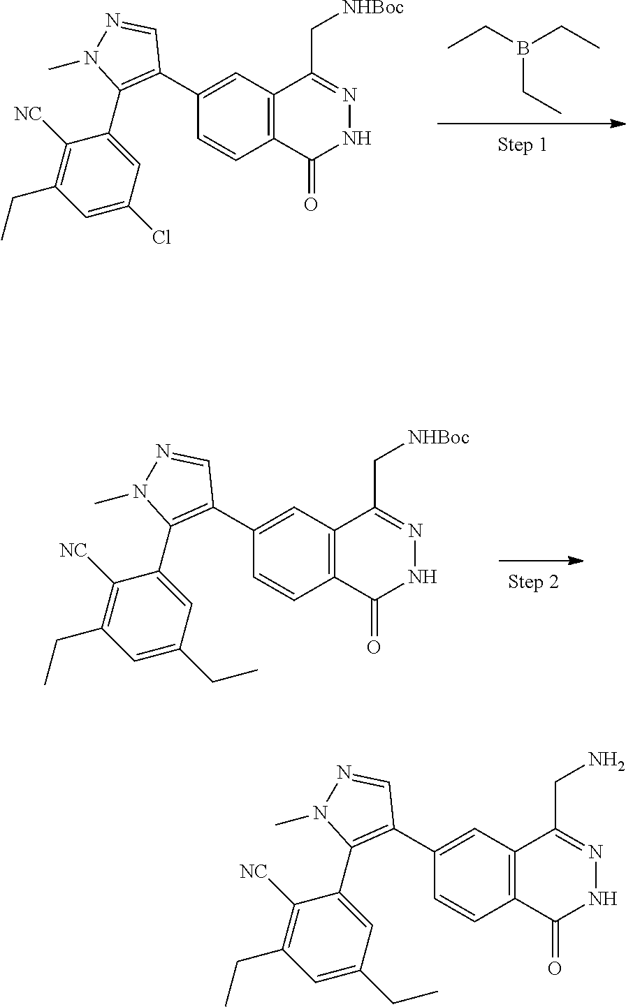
CCB(CC)CC.C12=C(C(C[NHBoc])=NNC1=O)C=C(C1=C(C3=CC(Cl)=CC(CC)=C3[NC])N(C)N=C1)C=C2.C12=C(C(CN)=NNC1=O)C=C(C1=C(C3=CC(CC)=CC(CC)=C3[NC])N(C)N=C1)C=C2.C12=C(C(C[NHBoc])=NNC1=O)C=C(C1=C(C3=CC(CC)=CC(CC)=C3[NC])N(C)N=C1)C=C2
